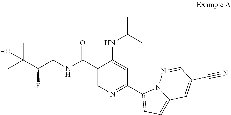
C1(C(NCC(C(C)(C)O)F)=O)=CN=C(C2=CC=C3N2N=CC(C#N)=C3)C=C1NC(C)C
